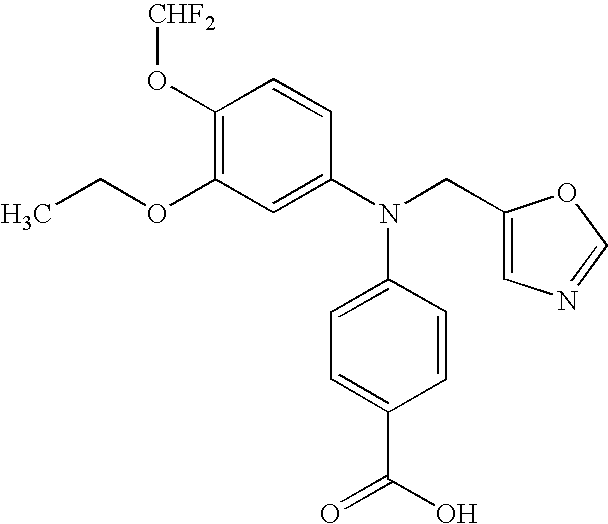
C1(O[CHF2])=C(OCC)C=C(N(CC2=CN=CO2)C2=CC=C(C(O)=O)C=C2)C=C1
